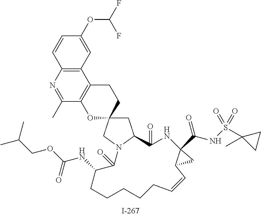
C1=CC2=C(C=C1OC(F)F)C1=C(C(C)=N2)OC2(CC1)CC1N(C2)C(=O)C(NC(=O)OCC(C)C)CCCCCC=CC2C(C(=O)NS(=O)(C3(C)CC3)=O)(NC1=O)C2
